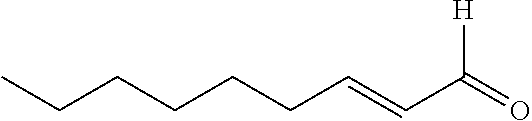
C(CCCCC=CC(=O)[H])C
